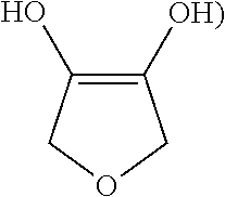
C1([OH)])=C(O)COC1
